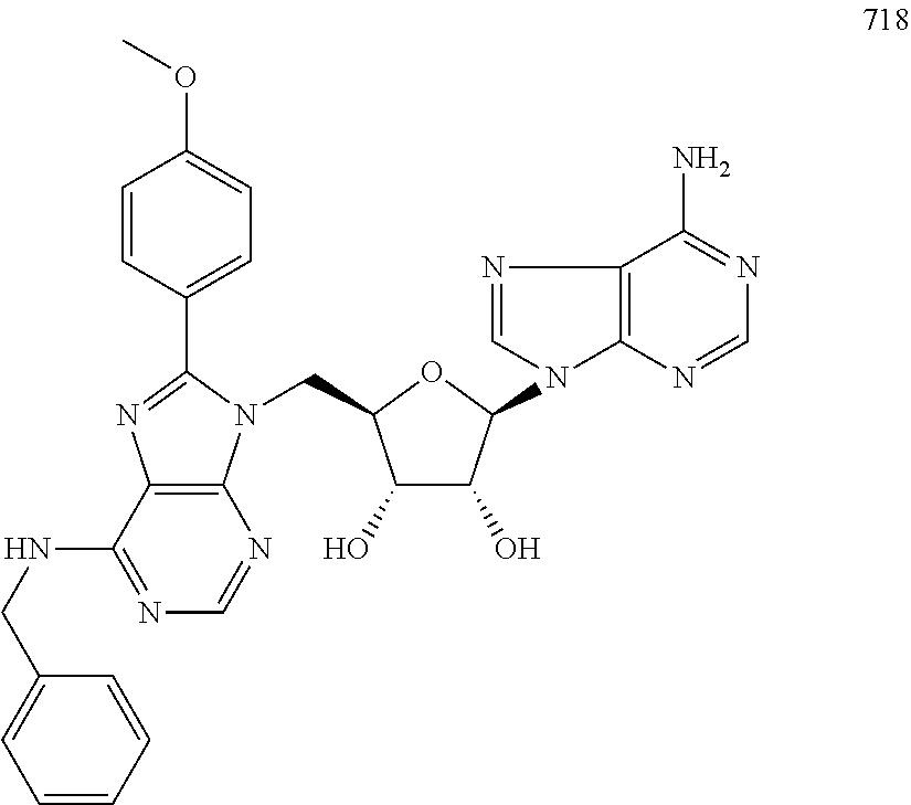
C(C1C(O)C(O)C(N2C=NC3=C2N=CN=C3N)O1)N1C2=C(C(NCC3=CC=CC=C3)=NC=N2)N=C1C1=CC=C(OC)C=C1
